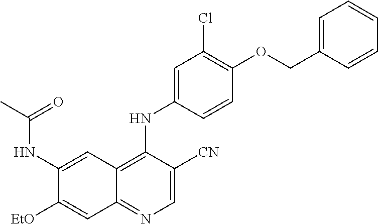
C1(NC(C)=O)=CC2=C(NC3=CC(Cl)=C(OCC4=CC=CC=C4)C=C3)C([CN])=CN=C2C=C1[OEt]
